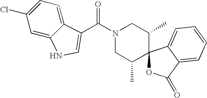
N1(C(C2=CNC3=CC(Cl)=CC=C32)=O)CC(C)C2(C(C)C1)OC(=O)C1=CC=CC=C21
